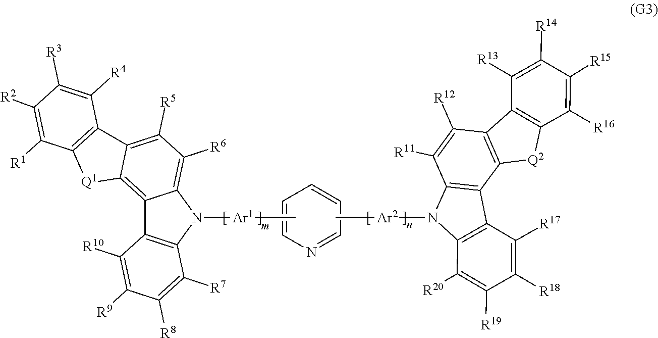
N1=CC=CC=C1.C12=C([R6])C([R5])=C3C(=C1C1=C(C([R7])=C([R8])C([R9])=C1[R10])N2[Ar1]C)[Q1]C1=C3C([R4])=C([R3])C([R2])=C1[R1].C12=C(C([R20])=C([R19])C([R18])=C1[R17])N([Ar2]C)C1=C2C2=C(C([R12])=C1[R11])C1=C([Q2]2)C([R16])=C([R15])C([R14])=C1[R13]
